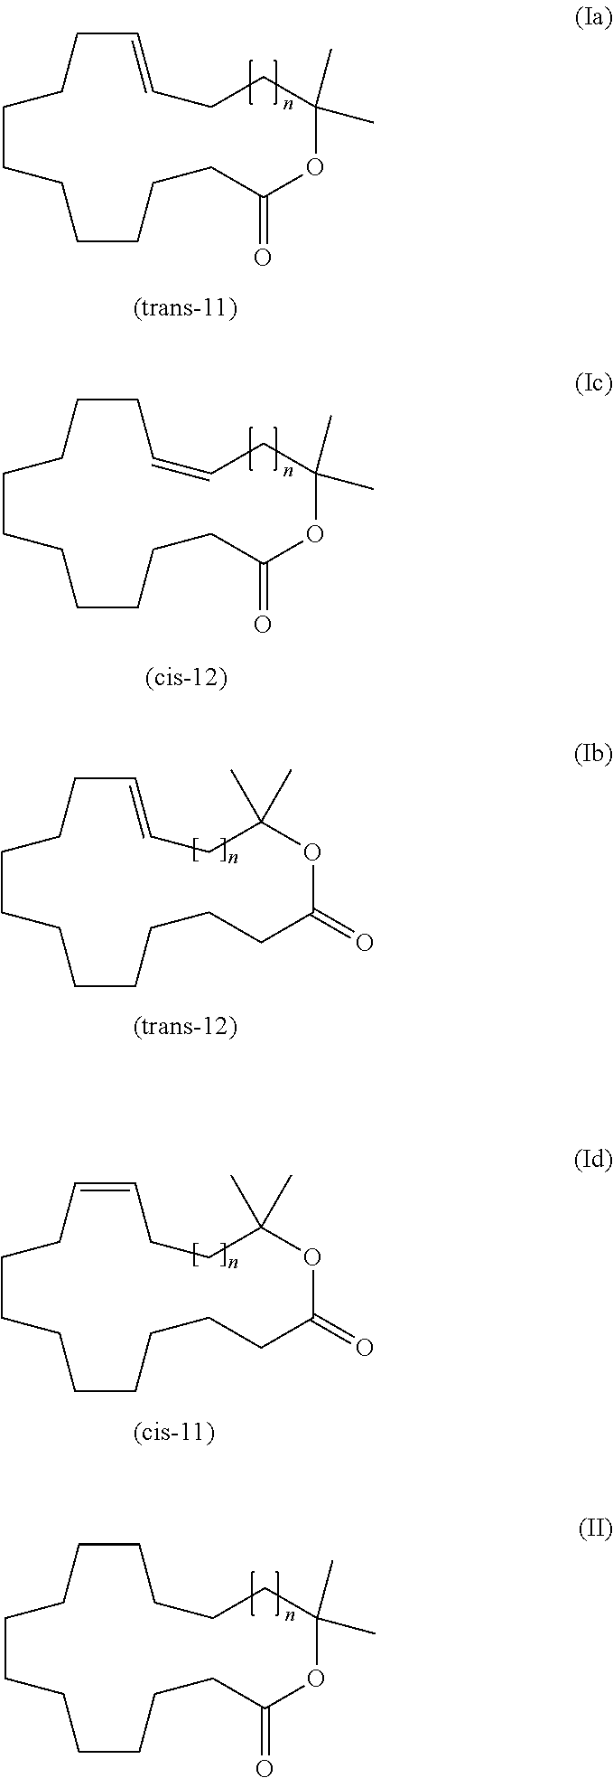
C1CCCCCCCCC(=O)OC(C)(C)CCC=C1.C1CCCCCCCCC(=O)OC(C)(C)CC=CC1.C1CCCCCCCCCC(=O)OC(C)(C)CC=C1.C1=CCCC(C)(C)OC(=O)CCCCCCCCC1.C1CCCCCCCCC(=O)OC(C)(C)CCCC1
